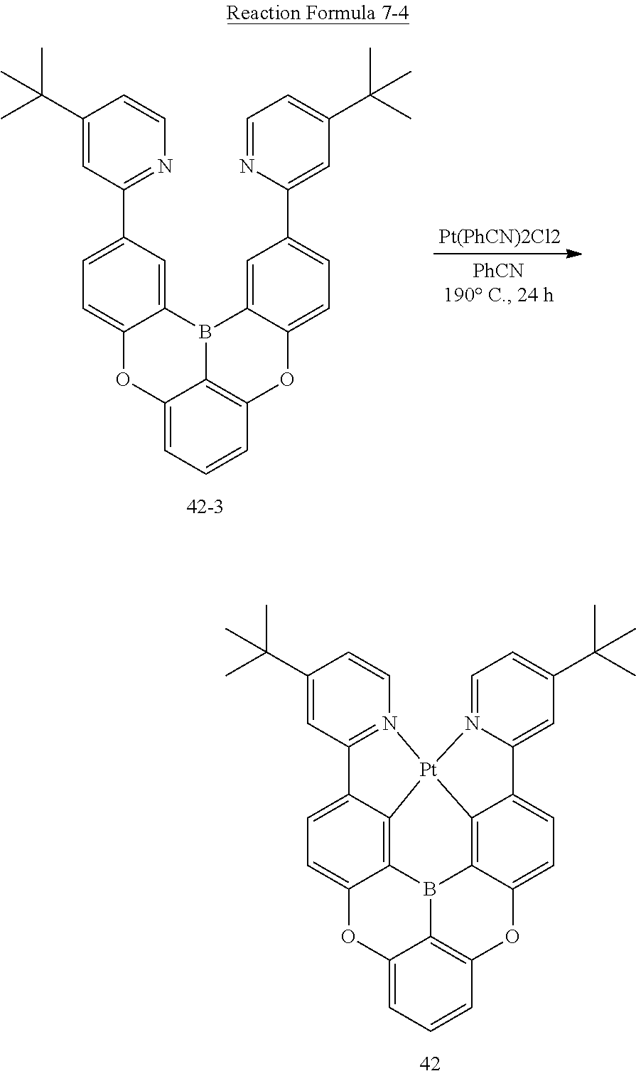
C12=CC=CC3=C1B1C4=C5C(=CC=C4O3)C3=CC(C(C)(C)C)=CC=N3[Pt]53C4=C1C(=CC=C4C1=N3C=CC(C(C)(C)C)=C1)O2.C12=CC=CC3=C1B(C1=CC(C4=CC(C(C)(C)C)=CC=N4)=CC=C1O3)C1=CC(C3=NC=CC(C(C)(C)C)=C3)=CC=C1O2
